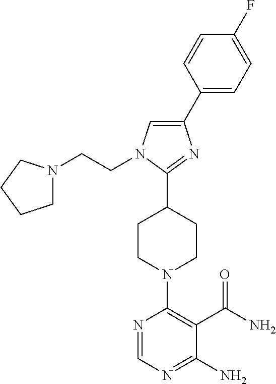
C1(C2=CN(CCN3CCCC3)C(C3CCN(C4=C(C(N)=O)C(N)=NC=N4)CC3)=N2)=CC=C(F)C=C1
